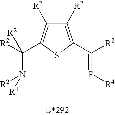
C1([R2])=C(C([R2])=P[R4])SC(C([R2])(N([R2])[R4])[R2])=C1[R2]
